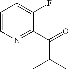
C1=CN=C(C(=O)C(C)C)C(F)=C1
